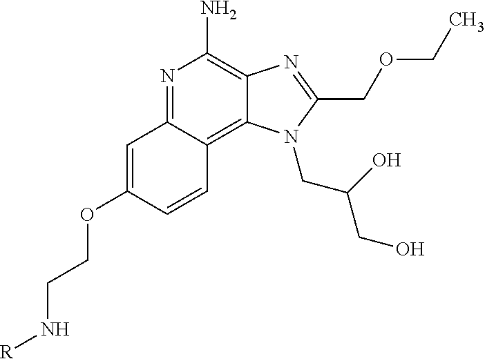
N1=C2C(=C3C(=C1N)N=C(COCC)N3CC(CO)O)C=CC(OCCN[R])=C2
